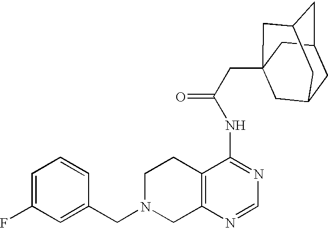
C1N(CC2=CC(F)=CC=C2)CC2=C(C1)C(NC(=O)CC13CC4CC(CC(C1)C4)C3)=NC=N2
